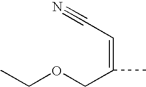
CCOCC(=CC#N)C
